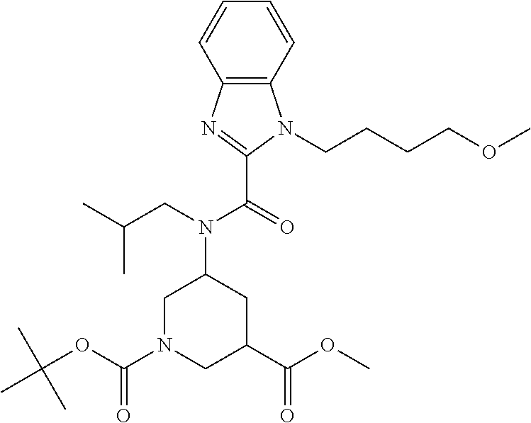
C12=C(C=CC=C1)N(CCCCOC)C(C(=O)N(CC(C)C)C1CN(C(=O)OC(C)(C)C)CC(C(OC)=O)C1)=N2
